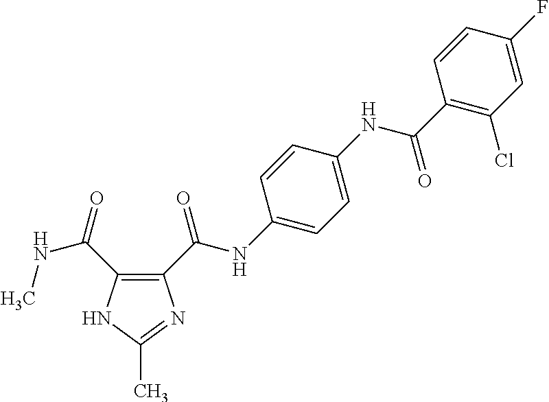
C1(C(NC2=CC=C(NC(C3=C(Cl)C=C(F)C=C3)=O)C=C2)=O)=C(C(=O)NC)NC(C)=N1
